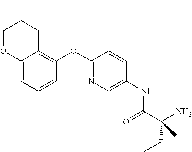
C12=CC=CC(OC3=NC=C(NC(C(N)(CC)C)=O)C=C3)=C1CC(C)CO2
